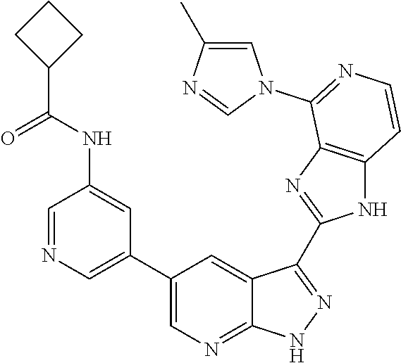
C1=NC=C(C2=CN=C3C(=C2)C(C2=NC4=C(N2)C=CN=C4N2C=C(C)N=C2)=NN3)C=C1NC(C1CCC1)=O
